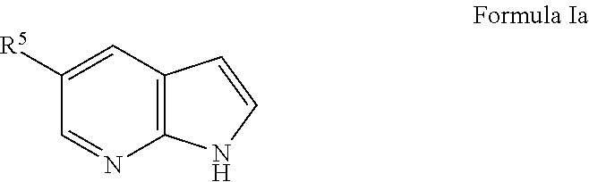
C1([R5])=CC2=C(N=C1)NC=C2
